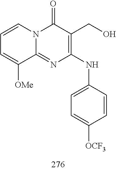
C1=CC=C([OMe])C2=NC(NC3=CC=C([OCF3])C=C3)=C(CO)C(=O)N12
